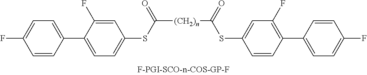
C1=CC(C2=CC=C(SC([(CH2)n]C(SC3=CC(F)=C(C4=CC=C(F)C=C4)C=C3)=O)=O)C=C2F)=CC=C1F
